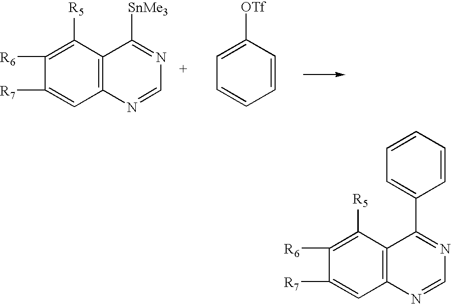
C12=C(C([R5])=C([R6])C([R7])=C1)C([SnMe3])=NC=N2.C1=CC([OTf])=CC=C1.C12=C(C([R5])=C([R6])C([R7])=C1)C(C1=CC=CC=C1)=NC=N2
